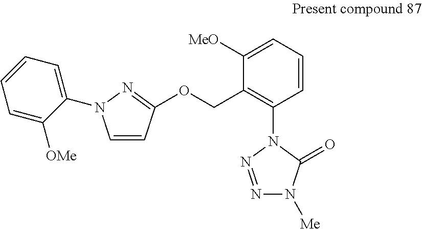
C1=CC=C([MeO])C(COC2=NN(C3=CC=CC=C3[OMe])C=C2)=C1N1N=NN([Me])C1=O
